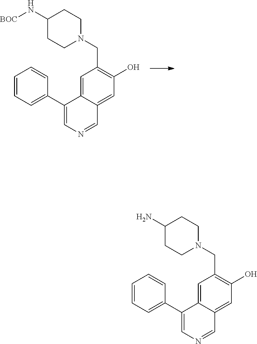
C1=C2C(=CC(O)=C1CN1CCC(N[BOC])CC1)C=NC=C2C1=CC=CC=C1.C1=C2C(=CC(O)=C1CN1CCC(N)CC1)C=NC=C2C1=CC=CC=C1
